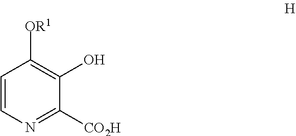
C1=CN=C([CO2H])C(O)=C1[OR1]
